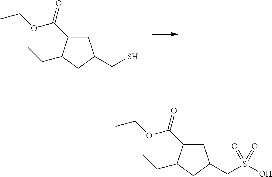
C1C(C(OCC)=O)C(CC)CC1CS.C1C(C(OCC)=O)C(CC)CC1CS(O)(=O)=O
